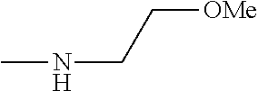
N(CC[OMe])C
